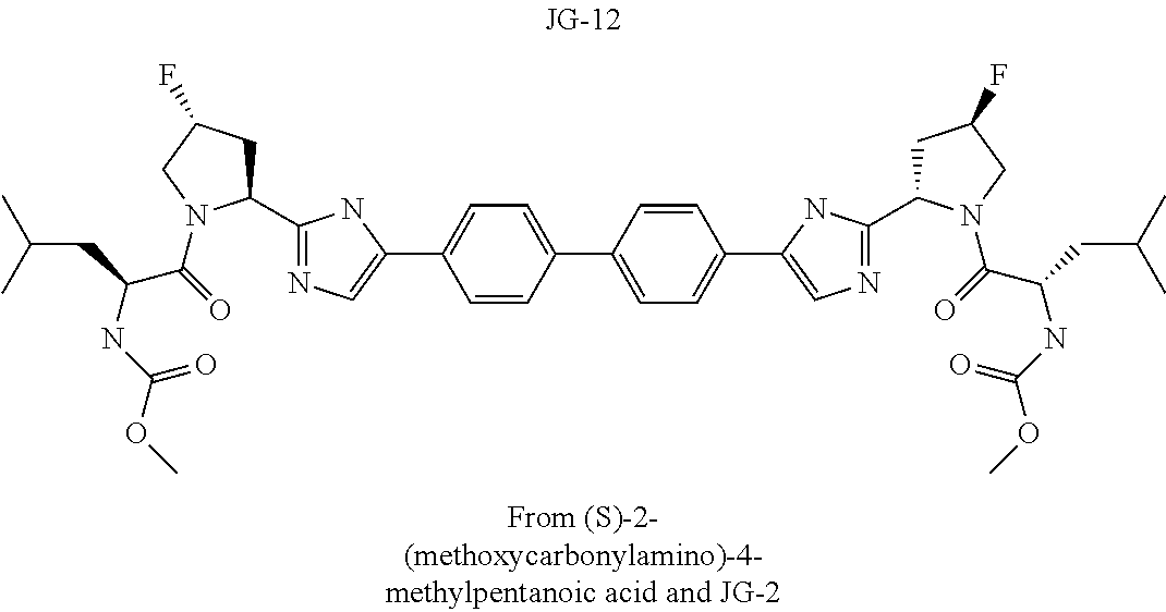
N1=C(C2CC(F)CN2C(=O)C(NC(=O)OC)CC(C)C)NC(C2=CC=C(C3=CC=C(C4=CN=C(C5CC(F)CN5C(=O)C(NC(=O)OC)CC(C)C)N4)C=C3)C=C2)=C1
